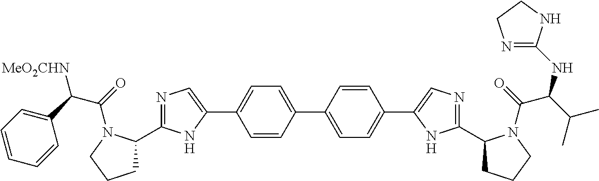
N1=C(C2CCCN2C(=O)C(C2=CC=CC=C2)[MeO2CHN])NC(C2=CC=C(C3=CC=C(C4=CN=C(C5CCCN5C(=O)C(C(C)C)NC5=NCCN5)N4)C=C3)C=C2)=C1
